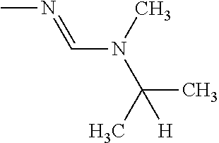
CN=CN(C)C(C)([H])C
